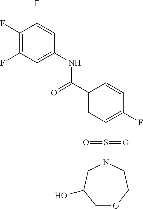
C1(F)=C(F)C=C(NC(C2=CC(S(N3CC(O)COCC3)(=O)=O)=C(F)C=C2)=O)C=C1F
